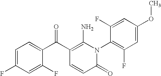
C1(=O)N(C2=C(F)C=C(OC)C=C2F)C(N)=C(C(C2=CC=C(F)C=C2F)=O)C=C1
